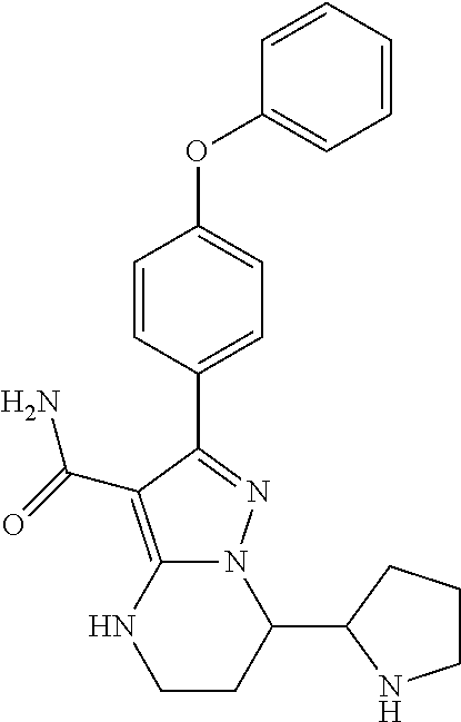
C1(C2N3C(=C(C(=O)N)C(C4=CC=C(OC5=CC=CC=C5)C=C4)=N3)NCC2)NCCC1
